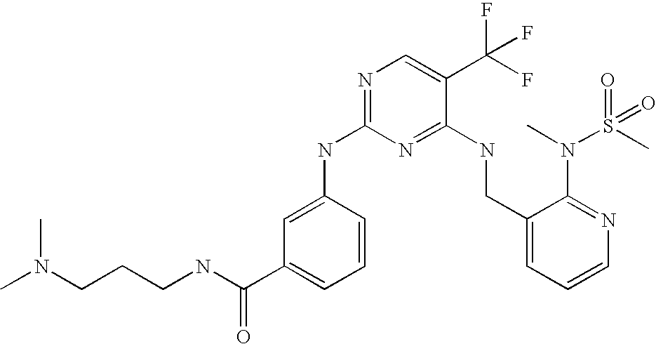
C1(CNC2=NC(NC3=CC(C(NCCCN(C)C)=O)=CC=C3)=NC=C2C(F)(F)F)=CC=CN=C1N(C)S(C)(=O)=O
